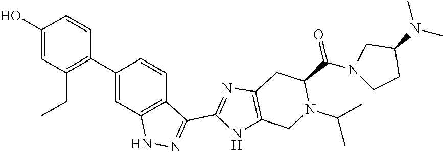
C1(O)=CC(CC)=C(C2=CC3=C(C=C2)C(C2=NC4=C(N2)CN(C(C)C)C(C(=O)N2CCC(N(C)C)C2)C4)=NN3)C=C1
